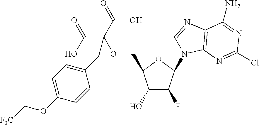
C1(O)C(F)C(N2C3=C(C(N)=NC(Cl)=N3)N=C2)OC1COC(CC1=CC=C(OC[F3C])C=C1)(C(O)=O)C(=O)O
